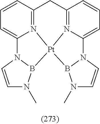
C1=CC2=N3C(=C1)N1C=CN(C)B1[Pt]31N3=C(C2)C=CC=C3N2B1N(C)C=C2
